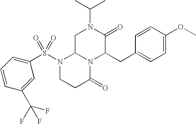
C1C2N(C(CC3=CC=C(OC)C=C3)C(=O)N1C(C)C)C(=O)CCN2S(=O)(C1=CC=CC(C(F)(F)F)=C1)=O
